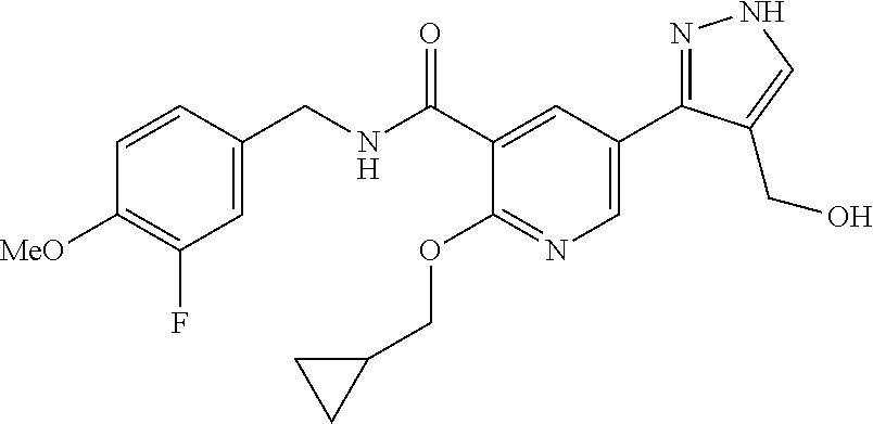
C1=C(CNC(C2=CC(C3=NNC=C3CO)=CN=C2OCC2CC2)=O)C=CC([MeO])=C1F
